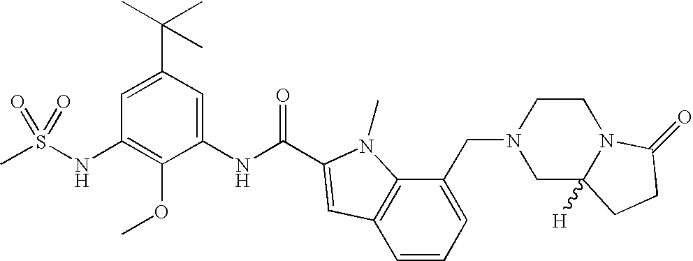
CS(NC1=C(OC)C(NC(=O)C2=CC3=C(C(CN4CC5([H])N(CC4)C(=O)CC5)=CC=C3)N2C)=CC(C(C)(C)C)=C1)(=O)=O
